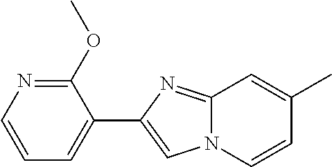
C1=CN=C(OC)C(C2=CN3C(=N2)C=C(C)C=C3)=C1
